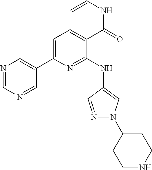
C1(C2=CC3=C(C(NC4=CN(C5CCNCC5)N=C4)=N2)C(=O)NC=C3)=CN=CN=C1
